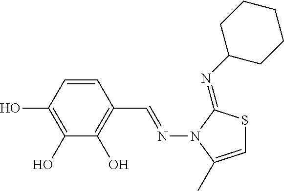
C1(O)=C(O)C=CC(C=NN2C(=NC3CCCCC3)SC=C2C)=C1O
